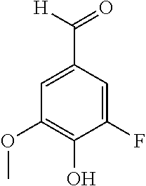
C1(F)=CC(C(=O)[H])=CC(OC)=C1O
